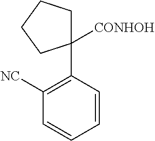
C1([NC])=C(C2([CONHOH])CCCC2)C=CC=C1
